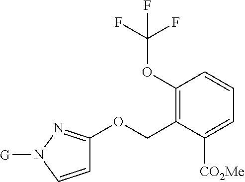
C1(OC(F)(F)F)=C(COC2=NN([G])C=C2)C([CO2Me])=CC=C1
